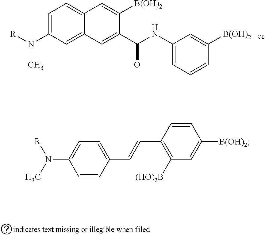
C1=C(N(C)[R])C=C2C(=C1)C=C([B(OH)2])C(C(NC1=CC=CC([B(OH)2])=C1)O)=C2.C1(N(C)[R])=CC=C(C=CC2=C([(HO)2B])C=C([B(OH)2])C=C2)C=C1
